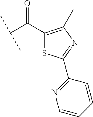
C(C(C1=C(C)N=C(C2=NC=CC=C2)S1)=O)(C)C
